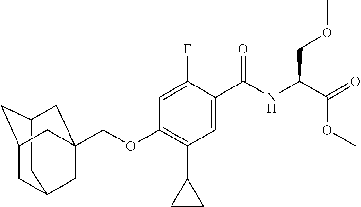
C1(OCC23CC4CC(CC(C2)C4)C3)=C(C2CC2)C=C(C(NC(C(OC)=O)COC)=O)C(F)=C1
